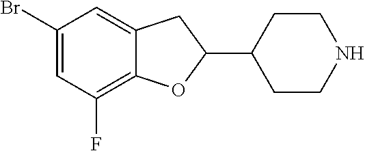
C1(Br)=CC(F)=C2C(=C1)CC(C1CCNCC1)O2
